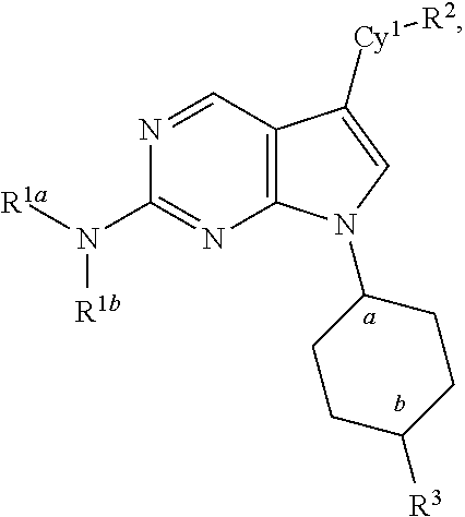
N1=CC2=C(N=C1N([R1a])[R1b])N(C1CCC([R3])CC1)C=C2[Cy1][R2]
